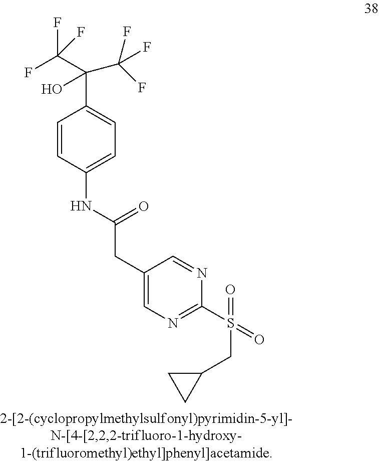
C1=CC(NC(CC2=CN=C(S(CC3CC3)(=O)=O)N=C2)=O)=CC=C1C(C(F)(F)F)(C(F)(F)F)O
